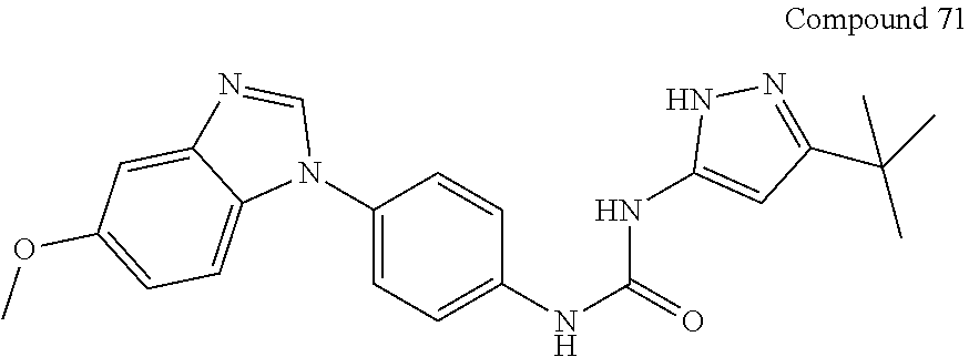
C1(N2C=NC3=CC(OC)=CC=C23)=CC=C(NC(=O)NC2=CC(C(C)(C)C)=NN2)C=C1
